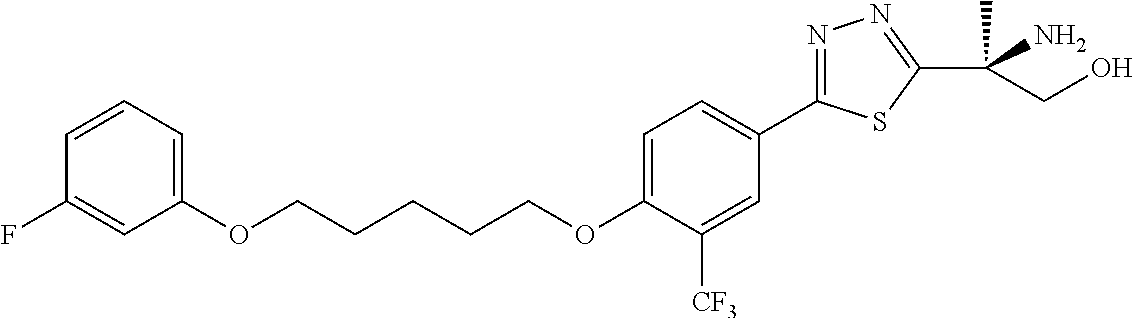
O(CCCCCOC1=CC=C(C2=NN=C(C(N)(C)CO)S2)C=C1[CF3])C1=CC=CC(F)=C1
